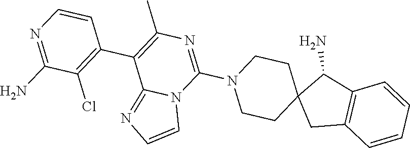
C12=C(C(N)C3(C1)CCN(C1=NC(C)=C(C4=C(Cl)C(N)=NC=C4)C4=NC=CN41)CC3)C=CC=C2
